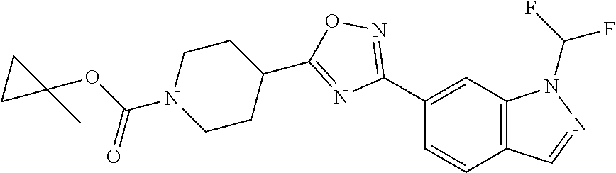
C1(C2=NOC(C3CCN(C(OC4(C)CC4)=O)CC3)=N2)=CC2=C(C=C1)C=NN2C(F)F
